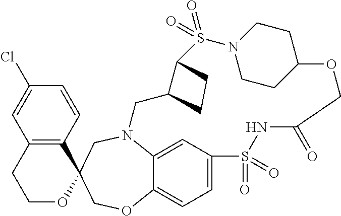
N12C3=CC(=CC=C3OCC3(C4=C(C=C(Cl)C=C4)CCO3)C1)S(=O)(=O)NC(=O)COC1CCN(S(=O)(=O)C3C(C2)CC3)CC1
